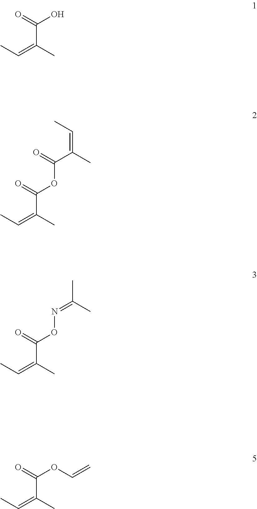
C(C(C)=CC)(=O)O.C(C(C)=CC)(=O)OC(C(C)=CC)=O.C(C(C)=CC)(=O)ON=C(C)C.C(C(C)=CC)(=O)OC=C
